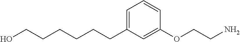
C(CCC1=CC=CC(OCCN)=C1)CCCO
